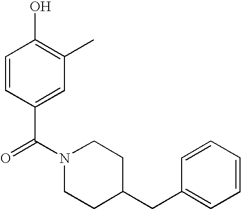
C1=CC(C(=O)N2CCC(CC3=CC=CC=C3)CC2)=CC(C)=C1O
